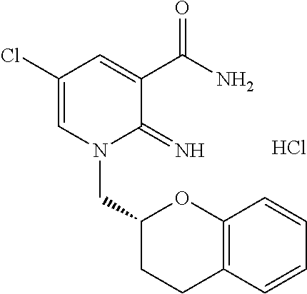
C1(Cl)=CN(CC2CCC3=C(O2)C=CC=C3)C(=N)C(C(N)=O)=C1.Cl
